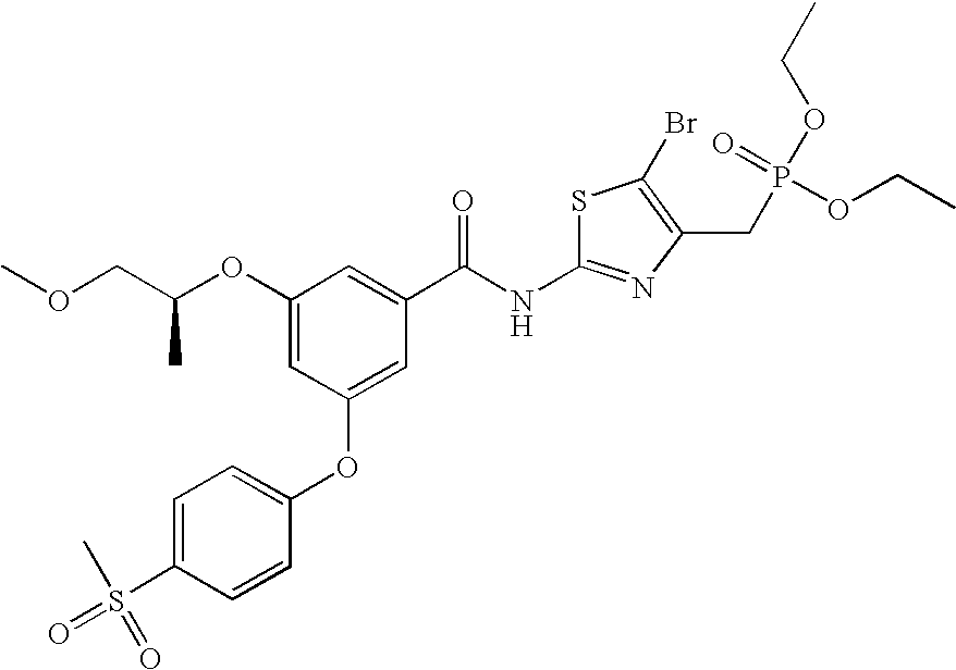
C(C(OC1=CC(OC2=CC=C(S(=O)(C)=O)C=C2)=CC(C(NC2=NC(CP(OCC)(=O)OCC)=C(Br)S2)=O)=C1)C)OC
